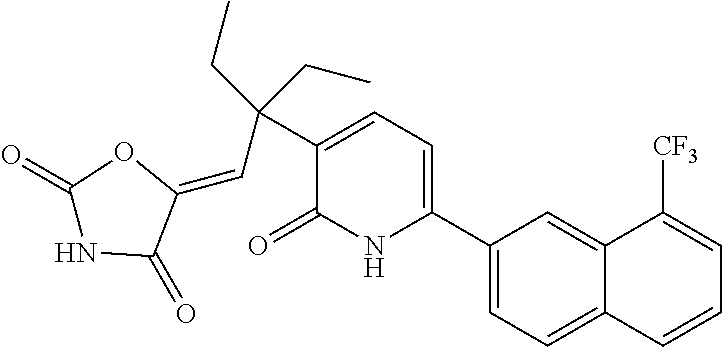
C1(C2=CC=C(C(CC)(CC)C=C3OC(=O)NC3=O)C(=O)N2)=CC=C2C(=C1)C([CF3])=CC=C2
